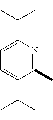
C1(C)=NC(C(C)(C)C)=CC=C1C(C)(C)C
